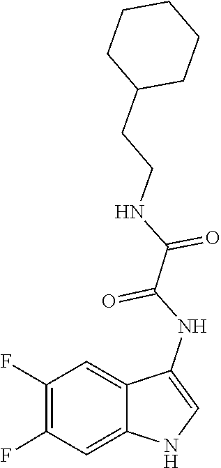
C(CNC(C(=O)NC1=CNC2=CC(F)=C(F)C=C12)=O)C1CCCCC1
